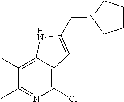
N1(CC2=CC3=C(Cl)N=C(C)C(C)=C3N2)CCCC1
